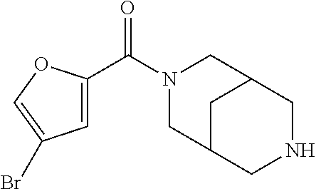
C1=C(C(N2CC3CC(C2)CNC3)=O)OC=C1Br
